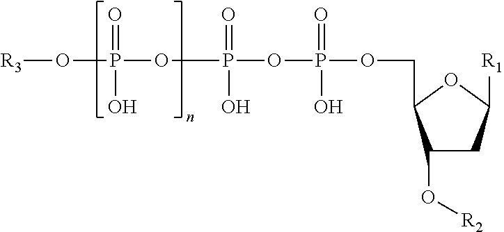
C1(O[R2])CC([R1])OC1COP(OP(=O)(O)OP(=O)(O[R3])O)(=O)O
